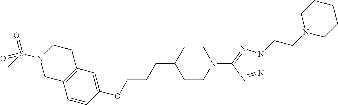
C1=CC(OCCCC2CCN(C3=NN(CCN4CCCCC4)N=N3)CC2)=CC2=C1CN(S(C)(=O)=O)CC2
